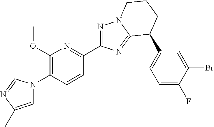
N1=C(C2=NC(OC)=C(N3C=C(C)N=C3)C=C2)N=C2N1CCCC2C1=CC=C(F)C(Br)=C1
